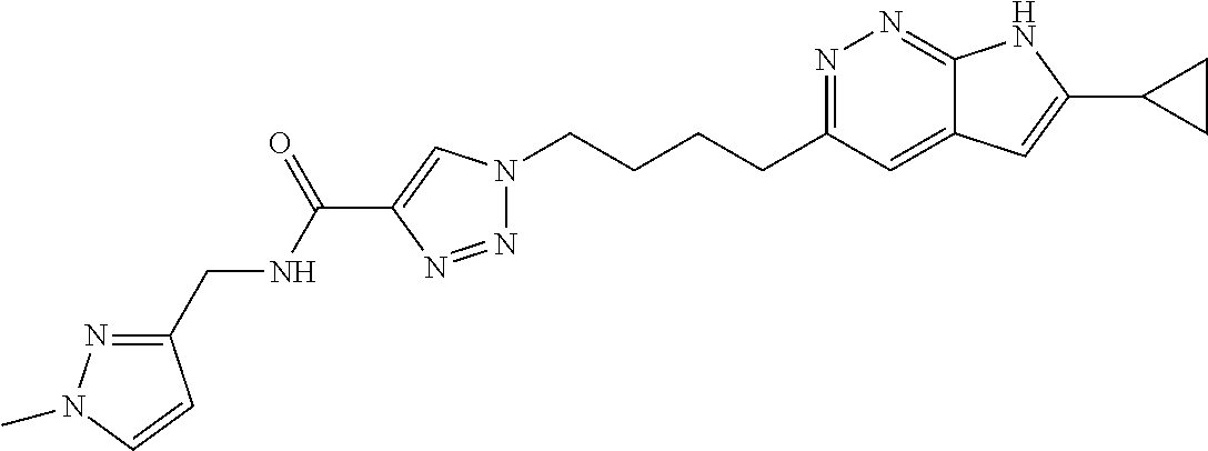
N1=C(CCCCN2N=NC(C(NCC3=NN(C)C=C3)=O)=C2)C=C2C(=N1)NC(C1CC1)=C2
